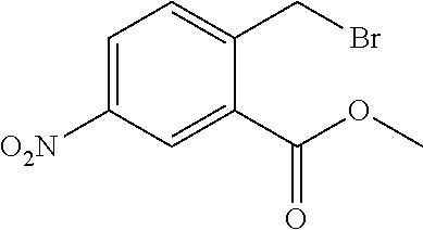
C1=C([O2N])C=C(C(=O)OC)C(CBr)=C1
